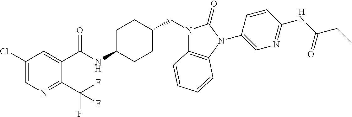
C1(Cl)=CN=C(C(F)(F)F)C(C(NC2CCC(CN3C4=C(N(C5=CN=C(NC(CC)=O)C=C5)C3=O)C=CC=C4)CC2)=O)=C1
